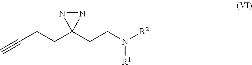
C#CCCC1(CCN([R2])[R1])N=N1
